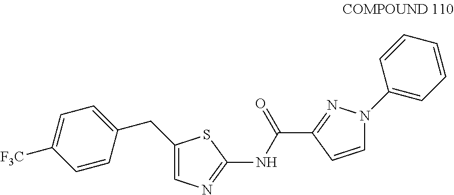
C1(CC2=CC=C([F3C])C=C2)=CN=C(NC(C2=NN(C3=CC=CC=C3)C=C2)=O)S1
